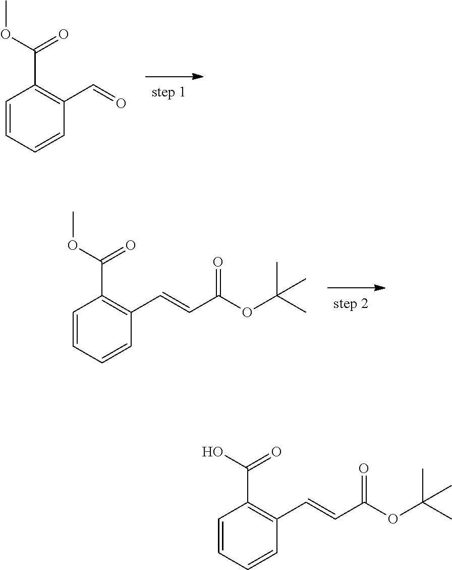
C1=CC=CC(C=O)=C1C(OC)=O.C1=CC=CC(C=CC(=O)OC(C)(C)C)=C1C(OC)=O.C1=CC=CC(C=CC(=O)OC(C)(C)C)=C1C(O)=O
